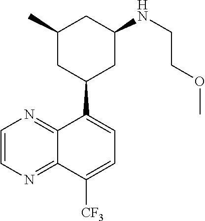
C1(C2CC(NCCOC)CC(C)C2)=CC=C([CF3])C2=NC=CN=C12
